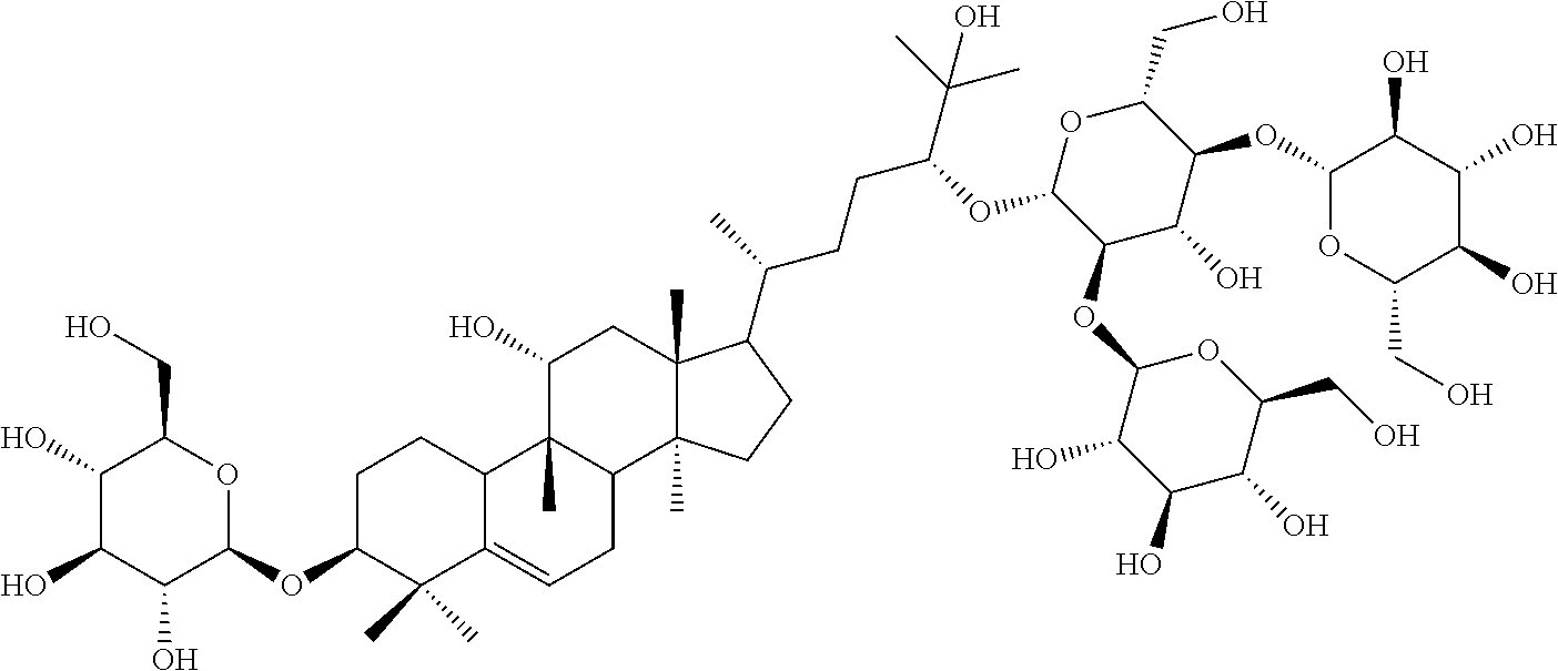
C1C(OC2OC(CO)C(O)C(O)C2O)C(C)(C)C2=CCC3C(C)(C2C1)C(O)CC1(C)C3(C)CCC1C(CCC(C(C)(C)O)OC1C(OC2C(O)C(O)C(O)C(CO)O2)C(O)C(OC2OC(CO)C(O)C(O)C2O)C(CO)O1)C
